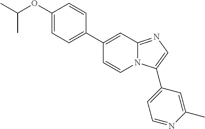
C1(C2=CC=C(OC(C)C)C=C2)=CC2=NC=C(C3=CC=NC(C)=C3)N2C=C1
